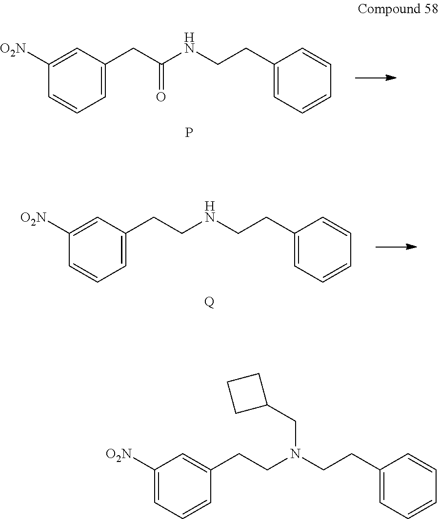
C1([O2N])=CC(CC(NCCC2=CC=CC=C2)=O)=CC=C1.P.C1([O2N])=CC(CCNCCC2=CC=CC=C2)=CC=C1.[Q].C1([O2N])=CC=CC(CCN(CCC2=CC=CC=C2)CC2CCC2)=C1
